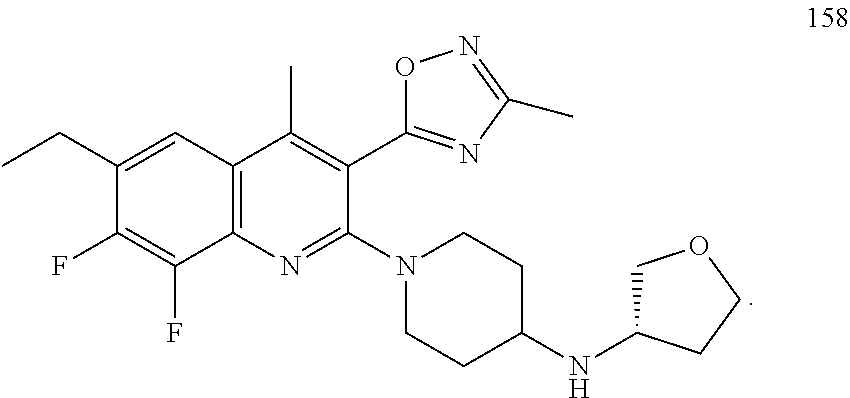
O1C(C2=C(C)C3=C(N=C2N2CCC(NC4COCC4)CC2)C(F)=C(F)C(CC)=C3)=NC(C)=N1
